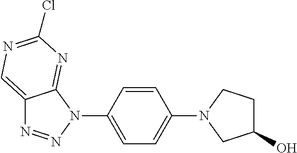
C12=CN=C(Cl)N=C1N(C1=CC=C(N3CC(O)CC3)C=C1)N=N2
